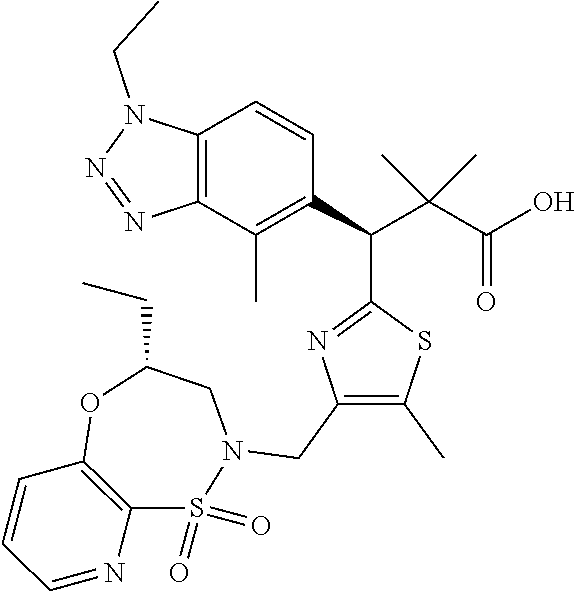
C12=C(C(C)=C(C(C(C(O)=O)(C)C)C3=NC(CN4CC(CC)OC5=C(S4(=O)=O)N=CC=C5)=C(C)S3)C=C1)N=NN2CC
